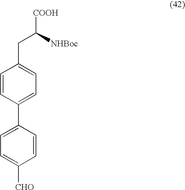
C1=CC(C2=CC=C([CHO])C=C2)=CC=C1CC([COOH])[NHBoc]
